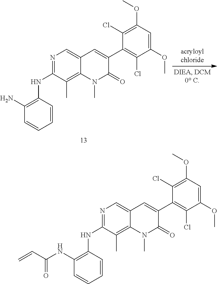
N1=C(NC2=C(NC(C=C)=O)C=CC=C2)C(C)=C2C(=C1)C=C(C1=C(Cl)C(OC)=CC(OC)=C1Cl)C(=O)N2C.N1=C(NC2=C(N)C=CC=C2)C(C)=C2C(=C1)C=C(C1=C(Cl)C(OC)=CC(OC)=C1Cl)C(=O)N2C
